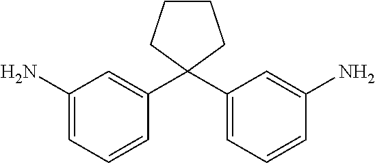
C1(N)=CC=CC(C2(C3=CC=CC(N)=C3)CCCC2)=C1
